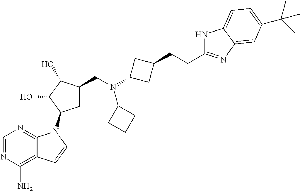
C1=NC(N)=C2C(=N1)N(C1CC(CN(C3CC(CCC4=NC5=CC(C(C)(C)C)=CC=C5N4)C3)C3CCC3)C(O)C1O)C=C2
